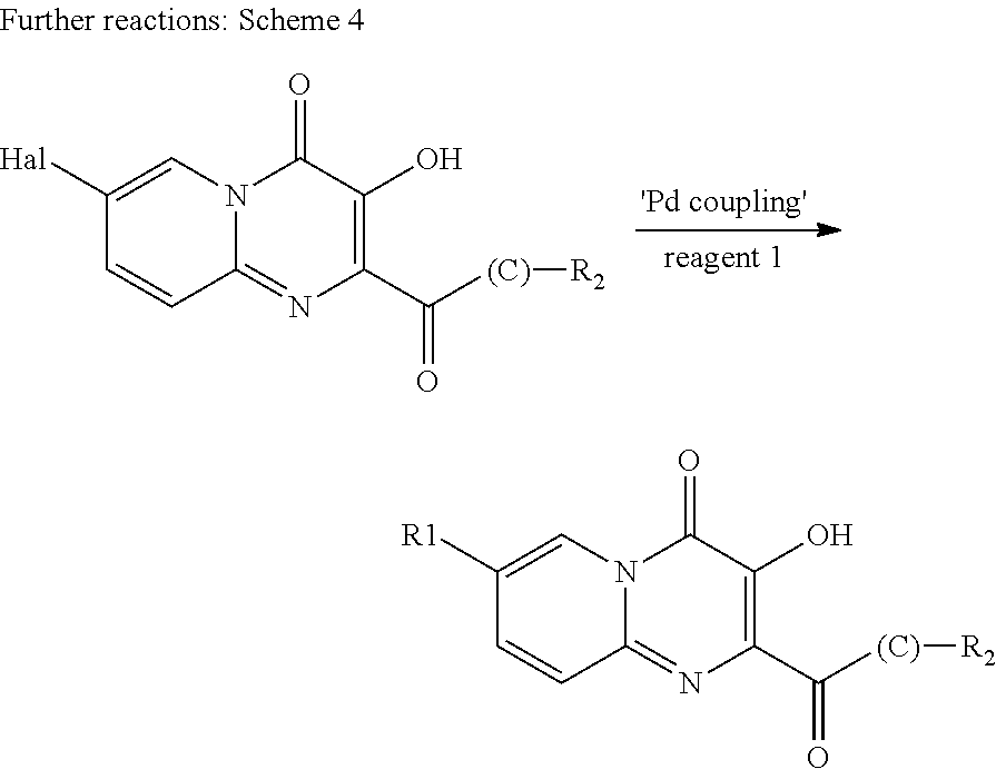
C12=NC(C([(C)][R2])=O)=C(O)C(=O)N1C=C([R1])C=C2.C12=NC(C([(C)][R2])=O)=C(O)C(=O)N1C=C([Hal])C=C2
